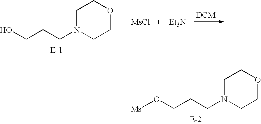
C1N(CCCO)CCOC1.[MsCl].[Et3N].C1N(CCCO[Ms])CCOC1
